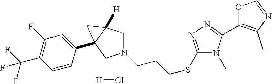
[H]Cl.C1(SCCCN2CC3([H])C(C4=CC(F)=C(C(F)(F)F)C=C4)(C2)C3)=NN=C(C2=C(C)N=CO2)N1C
